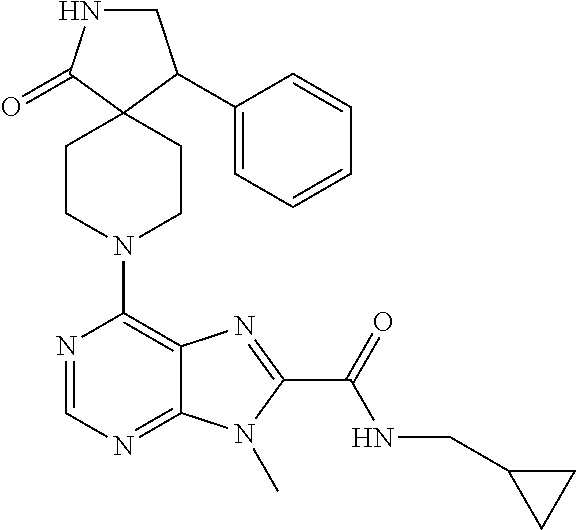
C1NC(=O)C2(C1C1=CC=CC=C1)CCN(C1=C3C(=NC=N1)N(C)C(C(=O)NCC1CC1)=N3)CC2
